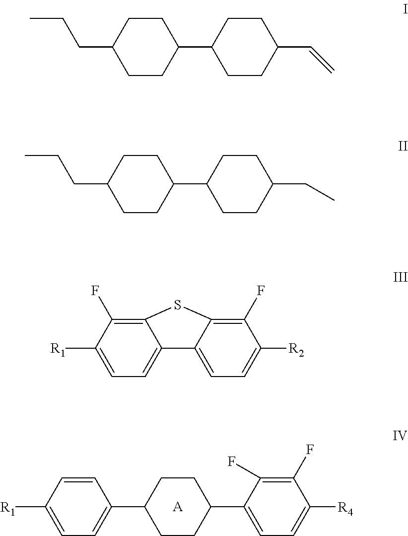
[A].C1=CC([R1])=CC=C1C1CCC(C2=CC=C([R4])C(F)=C2F)CC1.C1CC(C2CCC(C=C)CC2)CCC1CCC.C1CC(C2CCC(CC)CC2)CCC1CCC.C12=C(F)C([R1])=CC=C1C1=CC=C([R2])C(F)=C1S2
